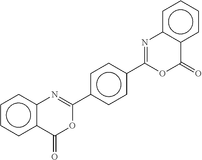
c1ccc2c(c1)N=C(c1ccc(C3=Nc4c(cccc4)C(=O)O3)cc1)OC2=O
